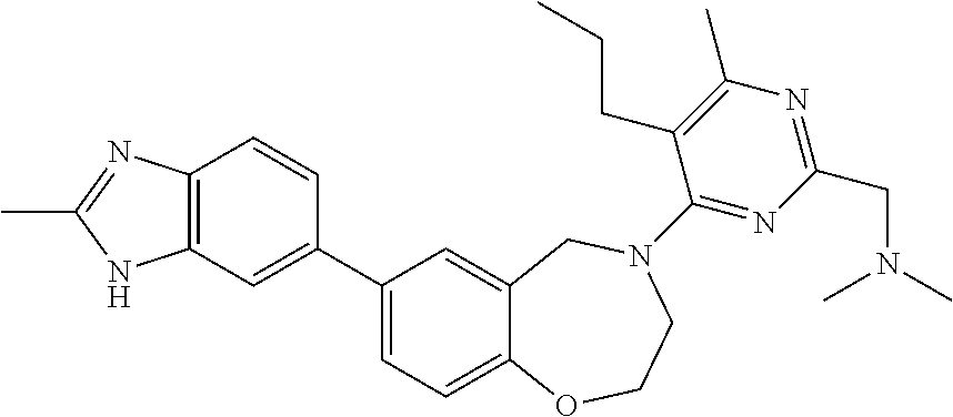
C1(C2=CC3=C(C=C2)N=C(C)N3)=CC=C2C(=C1)CN(C1=NC(CN(C)C)=NC(C)=C1CCC)CCO2
